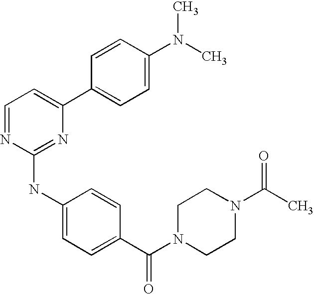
C1(C2=CC=C(N(C)C)C=C2)=CC=NC(NC2=CC=C(C(N3CCN(C(C)=O)CC3)=O)C=C2)=N1
